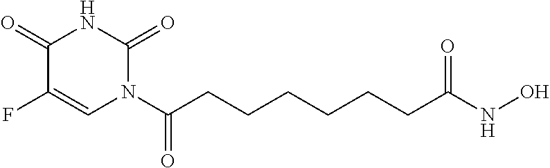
C1(=O)C(F)=CN(C(CCCCCCC(NO)=O)=O)C(=O)N1
